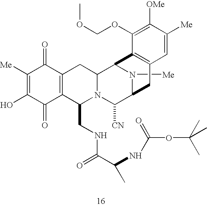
C1([Me])=C(O)C(=O)C2=C(C1=O)CC1N(C2CNC(C(NC(=O)OC(C)(C)C)C)=O)C([CN])C2N([Me])C1C1=C(C2)C=C([Me])C([OMe])=C1OCOC
